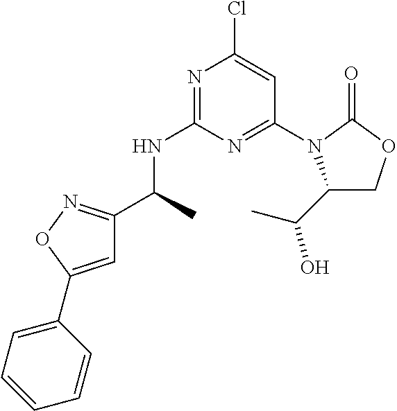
N1=C(NC(C)C2=NOC(C3=CC=CC=C3)=C2)N=C(N2C(C(C)O)COC2=O)C=C1Cl
